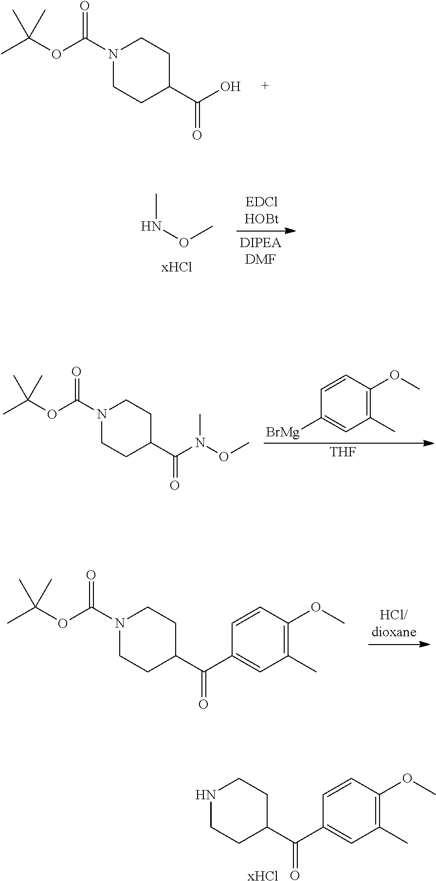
N1(C(OC(C)(C)C)=O)CCC(C(O)=O)CC1.CNOC.N1(C(OC(C)(C)C)=O)CCC(C(N(OC)C)=O)CC1.C1=CC(OC)=C(C)C=C1[BrMg].[THF].N1CCC(C(C2=CC(C)=C(OC)C=C2)=O)CC1.[xHCl].N1(C(OC(C)(C)C)=O)CCC(C(C2=CC(C)=C(OC)C=C2)=O)CC1
